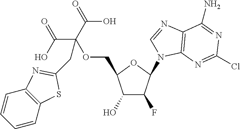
C1(O)C(F)C(N2C3=C(C(N)=NC(Cl)=N3)N=C2)OC1COC(CC1=NC2=C(S1)C=CC=C2)(C(O)=O)C(=O)O
